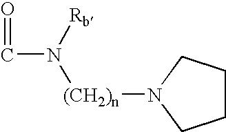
C(=O)N([(CH2)n]N1CCCC1)[Rb]
